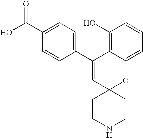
OC(C1=CC=C(C2=CC3(OC4=CC=CC(O)=C24)CCNCC3)C=C1)=O
